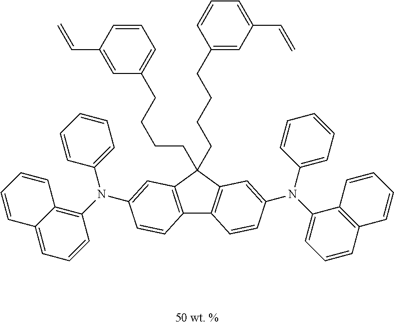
C1=C2C(=C(N(C3=CC=CC=C3)C3=CC4=C(C5=C(C4(CCCCC4=CC=CC(C=C)=C4)CCCCC4=CC(C=C)=CC=C4)C=C(N(C4=CC=CC=C4)C4=CC=CC6=C4C=CC=C6)C=C5)C=C3)C=C1)C=CC=C2
